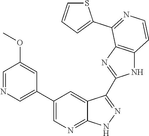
C1=NC=C(C2=CN=C3C(=C2)C(C2=NC4=C(N2)C=CN=C4C2=CC=CS2)=N[N H]3)C=C1OC
